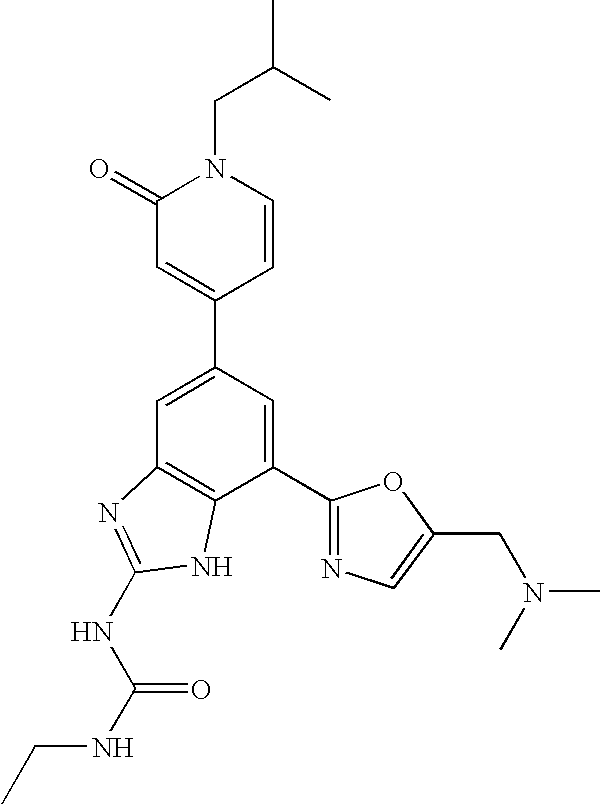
C1(C2=CC3=C(C(C4=NC=C(CN(C)C)O4)=C2)NC(NC(NCC)=O)=N3)=CC(=O)N(CC(C)C)C=C1
